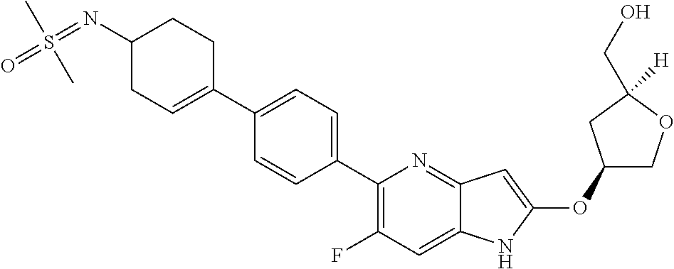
C1(OC2=CC3=NC(C4=CC=C(C5=CCC(N=S(=O)(C)C)CC5)C=C4)=C(F)C=C3N2)COC([H])(CO)C1
